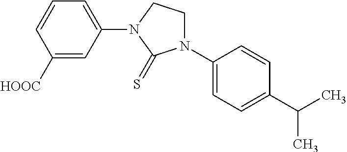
C1([HOOC])=CC(N2CCN(C3=CC=C(C(C)C)C=C3)C2=S)=CC=C1
